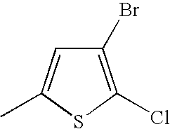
C1(Br)=C(Cl)SC(C)=C1
